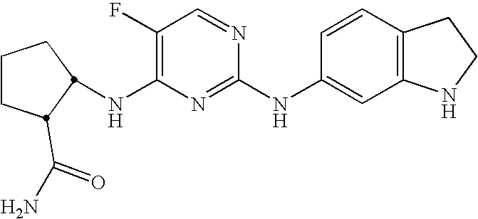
C1CCC(C(=O)N)C1NC1=C(F)C=NC(NC2=CC3=C(C=C2)CCN3)=N1
